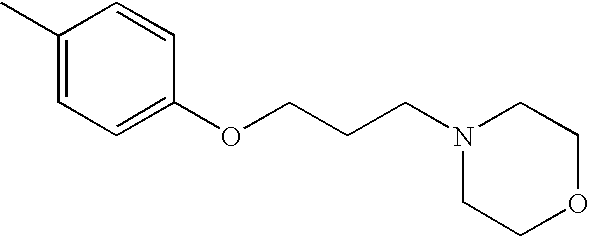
C1(C)=CC=C(OCCCN2CCOCC2)C=C1
